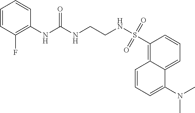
C1(S(NCCNC(NC2=C(F)C=CC=C2)=O)(=O)=O)=C2C(=CC=C1)C(N(C)C)=CC=C2
